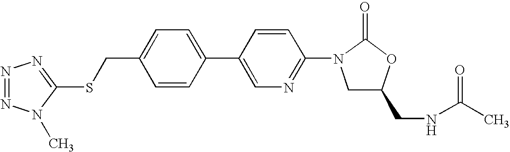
C1(CSC2=NN=NN2C)=CC=C(C2=CN=C(N3C(=O)OC(CNC(C)=O)C3)C=C2)C=C1
